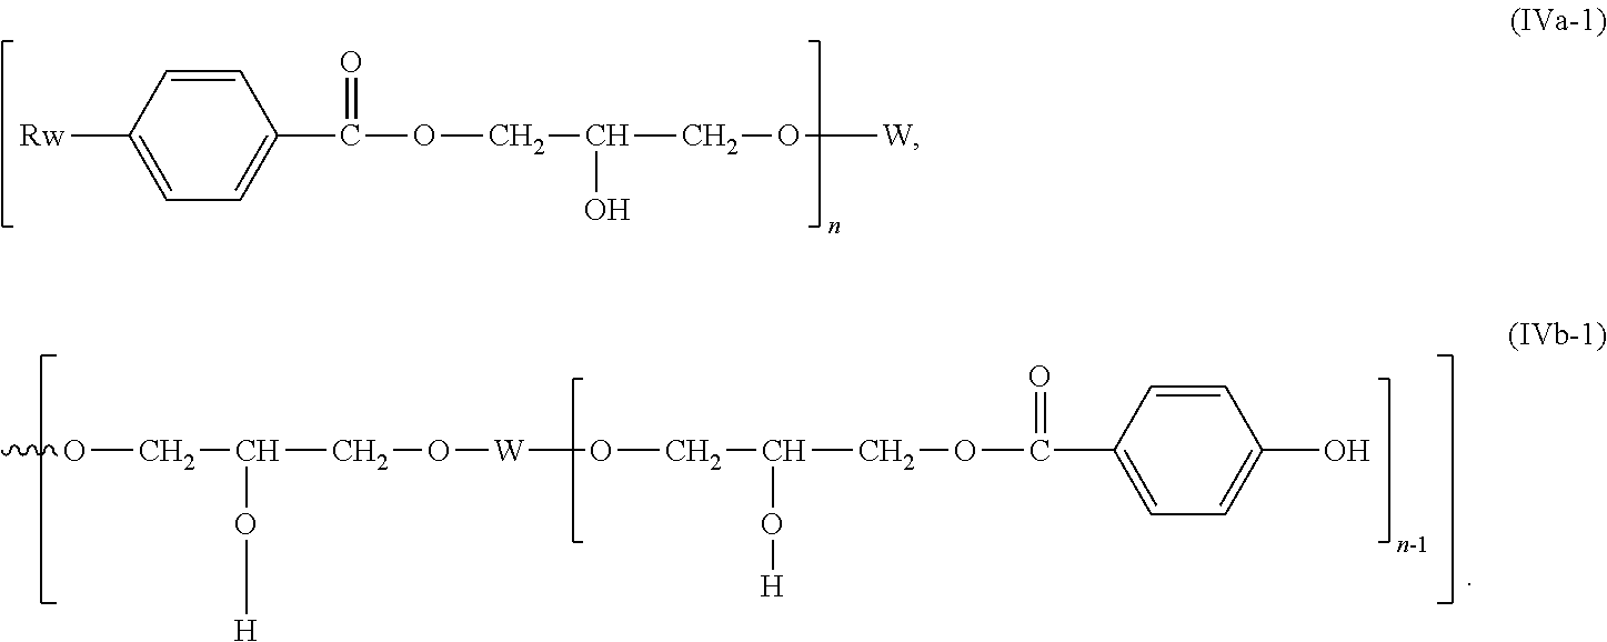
C1=CC([Rw])=CC=C1C(OCC(O)CO[W])=O.COCC(O[H])CO[W]OCC(O[H])COC(C1=CC=C(O)C=C1)=O
